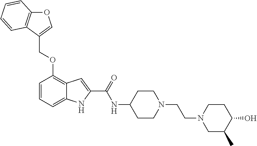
O1C2=C(C(COC3=C4C(=CC=C3)NC(C(=O)NC3CCN(CCN5CC(C)C(O)CC5)CC3)=C4)=C1)C=CC=C2
